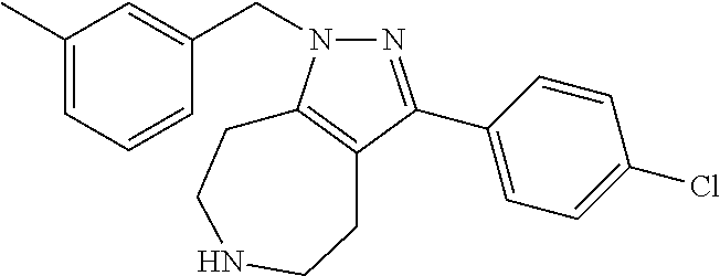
N1=C(C2=CC=C(Cl)C=C2)C2=C(N1CC1=CC(C)=CC=C1)CCNCC2
